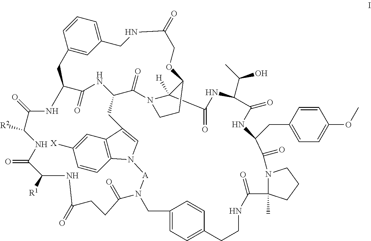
C12([H])C(=O)NC(C(O)C)C(=O)NC(CC3=CC=C(OC)C=C3)C(=O)N3C(C)(C(=O)NCCC4=CC=C(CN5[A]N6C7=C(C=C([X])C=C7)C(=C6)CC6NC(=O)C(CC7=CC(=CC=C7)CNC(=O)COC1CCN2C6=O)NC(=O)C([R2])NC(=O)C([R1])NC(=O)CCC5=O)C=C4)CCC3
